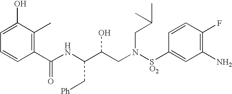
C(NC(C(CN([SO2]C1=CC(N)=C(F)C=C1)CC(C)C)O)C[Ph])(=O)C1=C(C)C(O)=CC=C1
